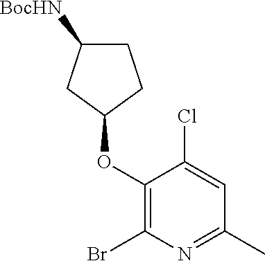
C1(OC2CCC([BocHN])C2)=C(Br)N=C(C)C=C1Cl
